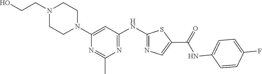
C(C1=CN=C(NC2=NC(C)=NC(N3CCN(CCO)CC3)=C2)S1)(=O)NC1=CC=C(F)C=C1
